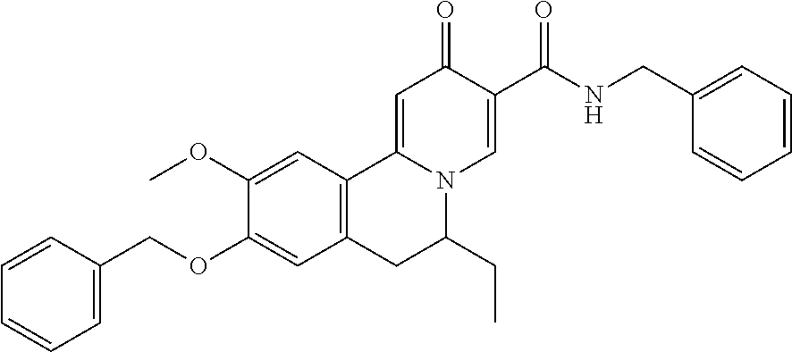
C1=C(COC2=CC3=C(C=C2OC)C2=CC(=O)C(C(NCC4=CC=CC=C4)=O)=CN2C(CC)C3)C=CC=C1
